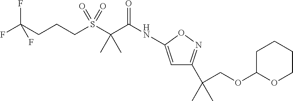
C(CCS(C(C(NC1=CC(C(C)(COC2OCCCC2)C)=NO1)=O)(C)C)(=O)=O)C(F)(F)F
